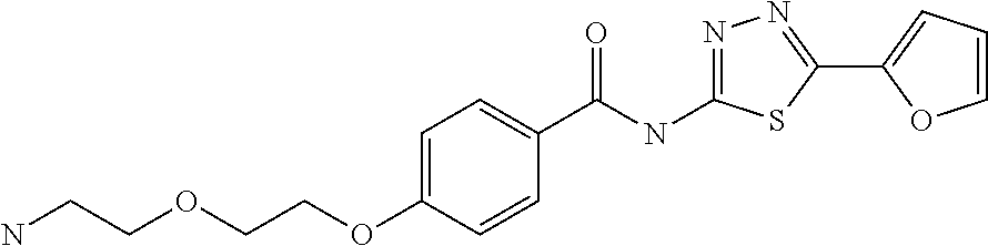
C1=C(OCCOCCN)C=CC(C(NC2=NN=C(C3=CC=CO3)S2)=O)=C1
